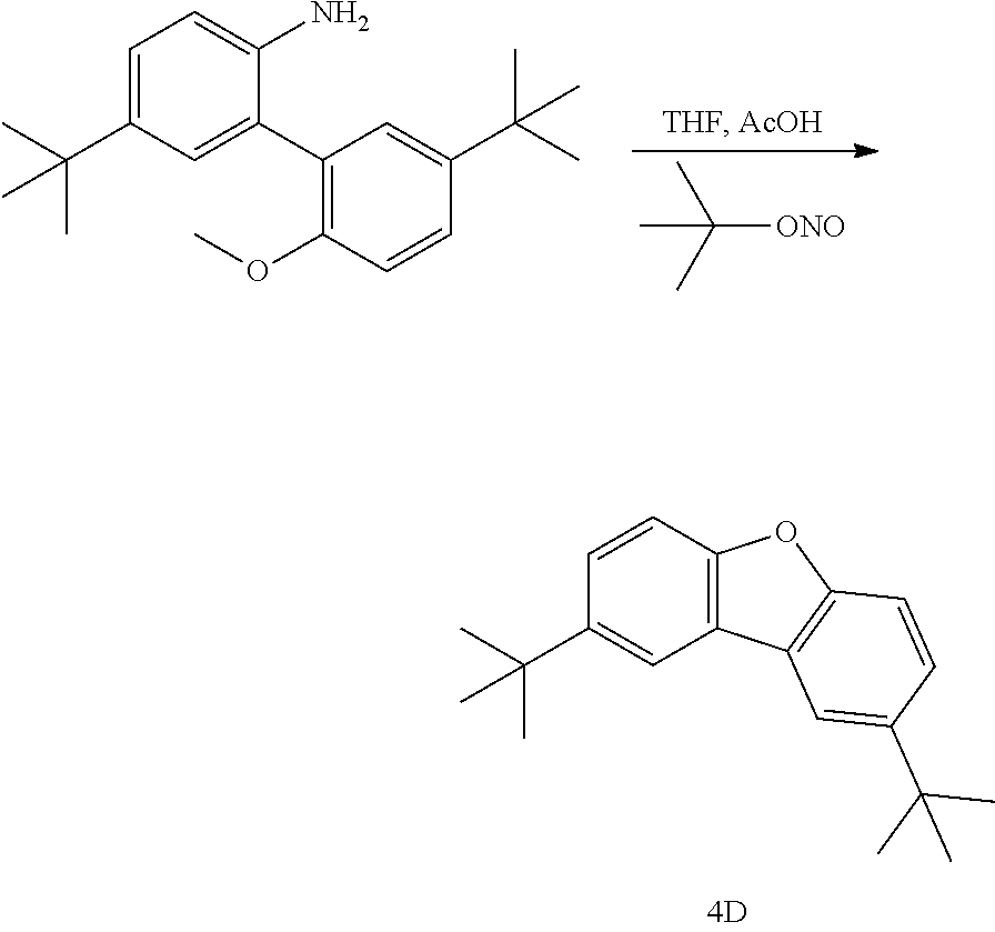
C12=C(C=CC(C(C)(C)C)=C1)OC1=C2C=C(C(C)(C)C)C=C1.C1=CC(C(C)(C)C)=CC(C2=CC(C(C)(C)C)=CC=C2N)=C1OC.C([ONO])(C)(C)C
